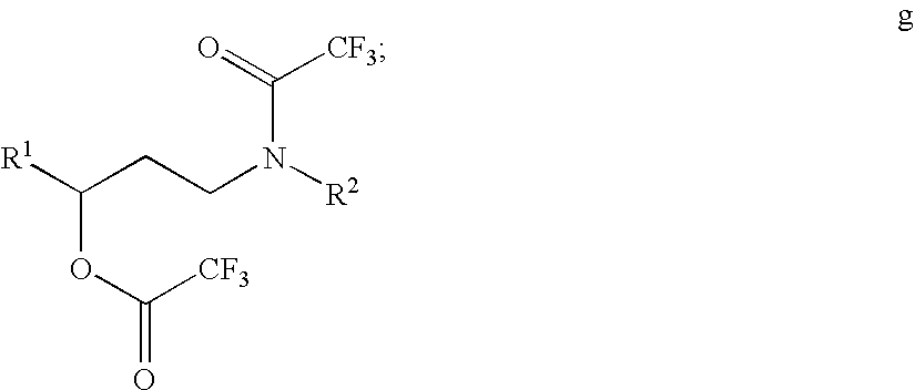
C(CCN([R2])C(=O)[CF3])([R1])OC(=O)[CF3]
